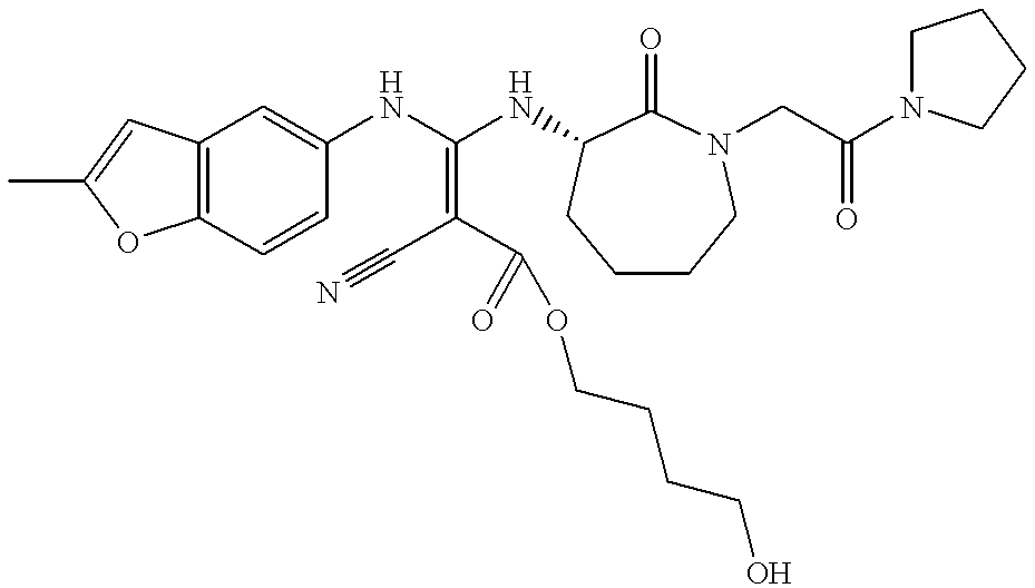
C12=C(C=CC(NC(NC3C(=O)N(CC(N4CCCC4)=O)CCCC3)=C(C#N)C(=O)OCCCCO)=C1)OC(C)=C2
